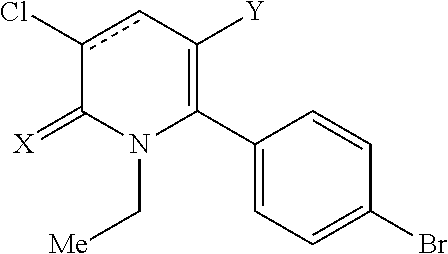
C1(C2=C([Y])cc(Cl)C(=[X])N2C[Me])=CC=C(Br)C=C1
